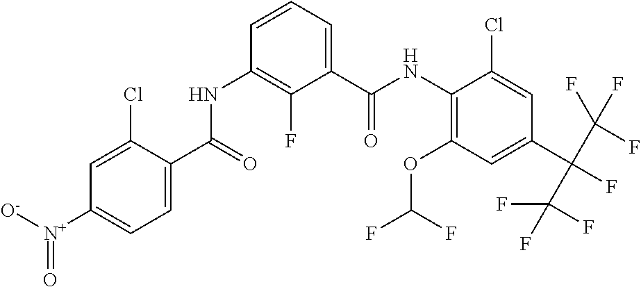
C1=C(Cl)C(C(=O)NC2=C(F)C(C(NC3=C(OC(F)F)C=C(C(C(F)(F)F)(C(F)(F)F)F)C=C3Cl)=O)=CC=C2)=CC=C1[N+]([O-])=O
